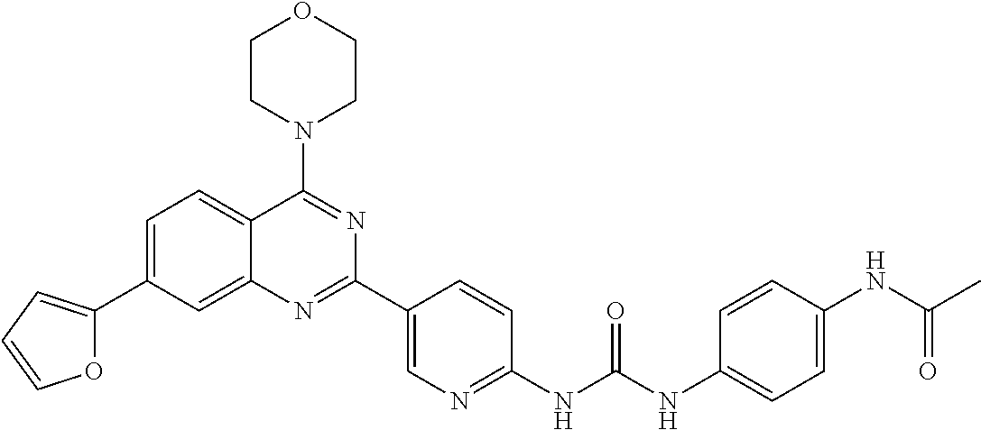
C1=C(C2=CC=CO2)C=C2C(=C1)C(N1CCOCC1)=NC(C1=CN=C(NC(NC3=CC=C(NC(C)=O)C=C3)=O)C=C1)=N2
